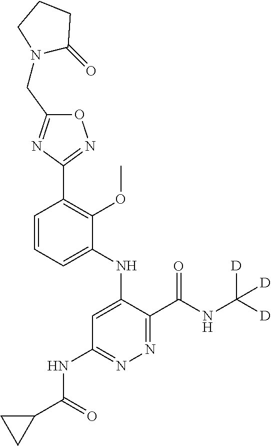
C1=CC=C(NC2=CC(NC(C3CC3)=O)=NN=C2C(NC([D])([D])[D])=O)C(OC)=C1C1=NOC(CN2C(=O)CCC2)=N1
